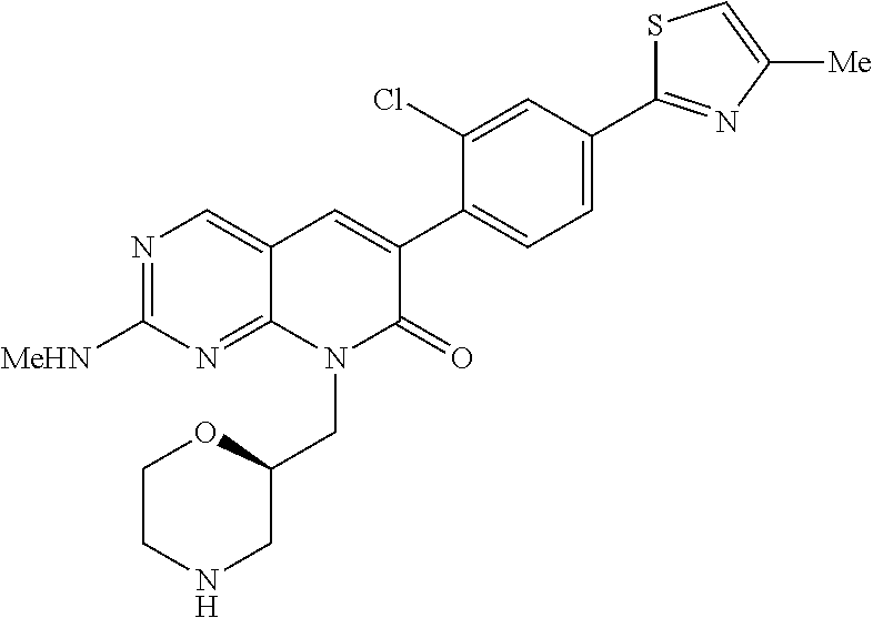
N1=C([MeHN])N=C2C(=C1)C=C(C1=CC=C(C3=NC([Me])=CS3)C=C1Cl)C(=O)N2CC1OCCNC1
